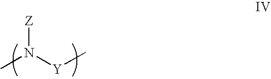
[Z]N([Y]C)C
